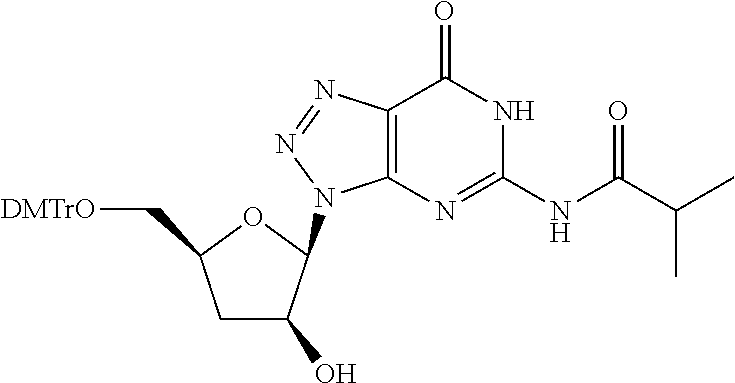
C1(O)CC(C[DMTrO])OC1N1C2=C(N=N1)C(=O)NC(NC(C(C)C)=O)=N2
